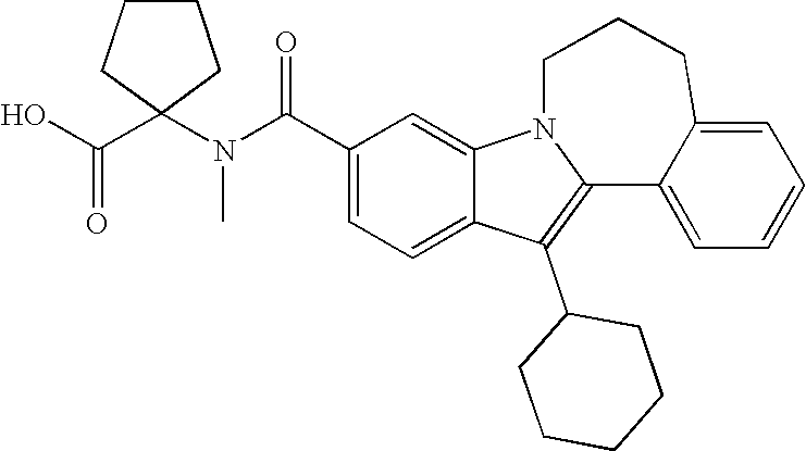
C1(C(N(C2(C(O)=O)CCCC2)C)=O)=CC=C2C(=C1)N1C(=C2C2CCCCC2)C2=CC=CC=C2CCC1
